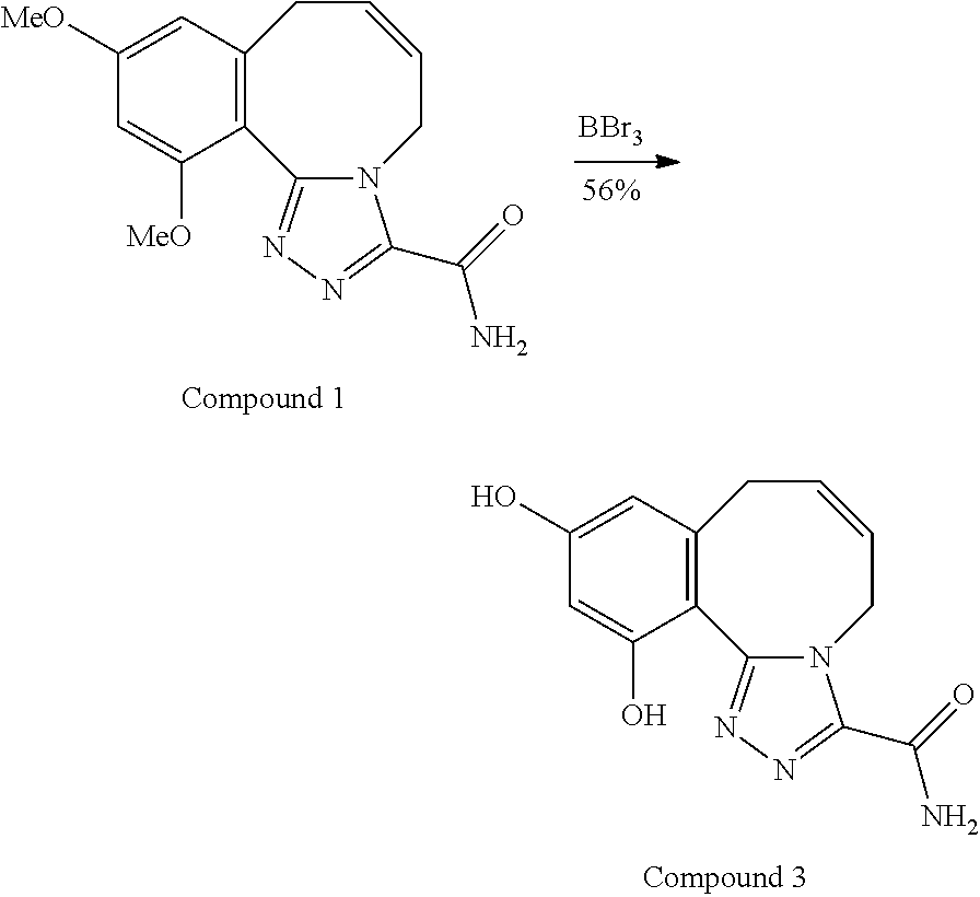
[BBr3].C12=C(C3=NN=C(C(=O)N)N3CC=CC1)C([MeO])=CC([MeO])=C2.C12=C(C3=NN=C(C(=O)N)N3CC=CC1)C(O)=CC(O)=C2
